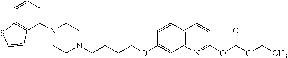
C1N(C2=CC=CC3=C2C=CS3)CCN(CCCCOC2=CC3=C(C=C2)C=CC(OC(OCC)=O)=N3)C1
